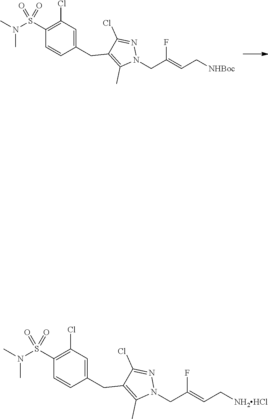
N1=C(Cl)C(CC2=CC(Cl)=C(S(N(C)C)(=O)=O)C=C2)=C(C)N1CC(F)=CC[NHBoc].N1=C(Cl)C(CC2=CC(Cl)=C(S(N(C)C)(=O)=O)C=C2)=C(C)N1CC(F)=CC[NH2HCl]
